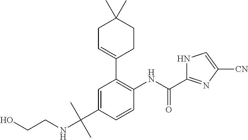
C1=C(C(NCCO)(C)C)C=CC(NC(C2=NC([CN])=CN2)=O)=C1C1=CCC(C)(C)CC1
